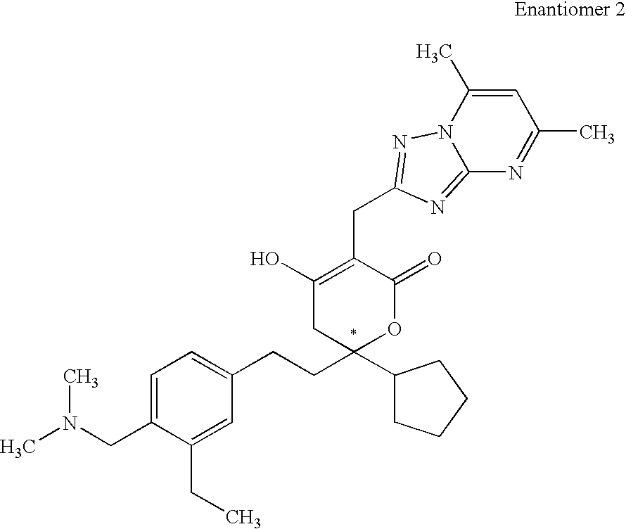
CN(CC1=CC=C(CCC2(C3CCCC3)OC(=O)C(CC3=NN4C(C)=CC(C)=NC4=N3)=C(O)C2)C=C1CC)C
